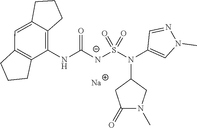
[Na].O=C([N-]S(N(C1CC(=O)N(C)C1)C1=CN(C)N=C1)(=O)=O)NC1=C2C(=CC3=C1CCC3)CCC2
